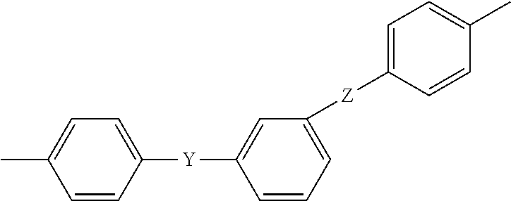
C1([Z]C2=CC=CC([Y]C3=CC=C(C)C=C3)=C2)=CC=C(C)C=C1
